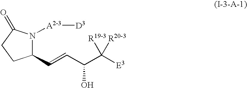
C1(C=CC(C([E3])([R19-3])[R20-3])O)N([A2-3][D3])C(=O)CC1
